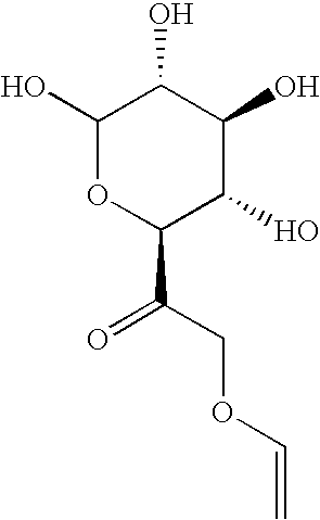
C1(O)OC(C(COC=C)=O)C(O)C(O)C1O
